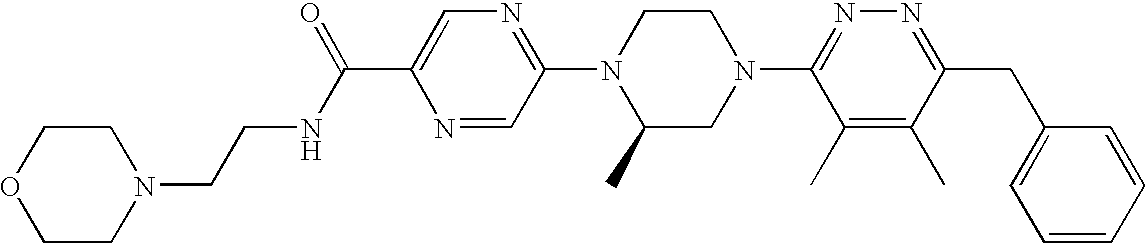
N1=CC(N2C(C)CN(C3=NN=C(CC4=CC=CC=C4)C(C)=C3C)CC2)=NC=C1C(=O)NCCN1CCOCC1
